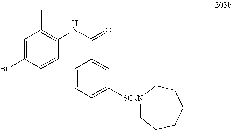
C1=CC=C([SO2N]2CCCCCC2)C=C1C(NC1=C(C)C=C(Br)C=C1)=O
